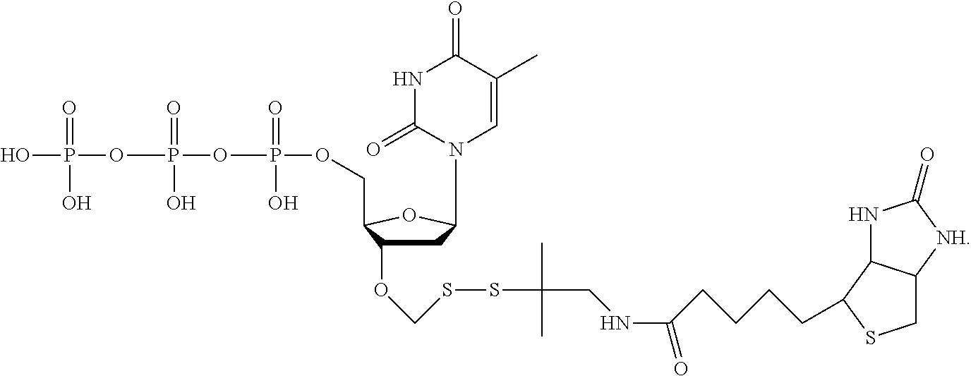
C1C(OCSSC(CNC(CCCCC2C3NC(=O)[NH]C3CS2)=O)(C)C)C(COP(OP(OP(O)(O)=O)(=O)O)(=O)O)OC1N1C=C(C)C(=O)NC1=O
